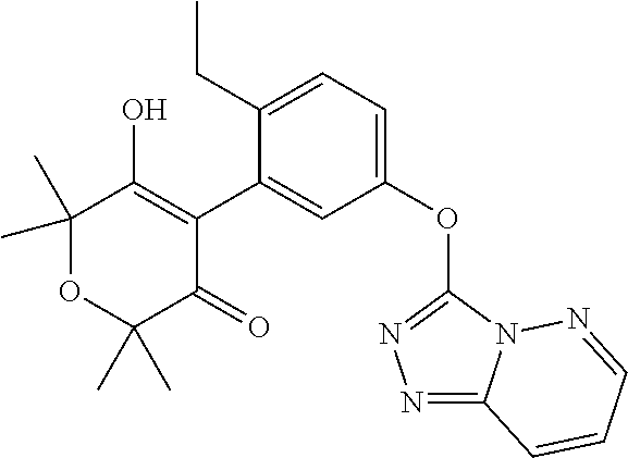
C1(C2=CC(OC3=NN=C4N3N=CC=C4)=CC=C2CC)=C(O)C(C)(C)OC(C)(C)C1=O
